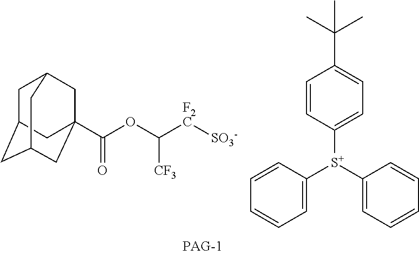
C(OC([F2C][SO3-])[CF3])(C12CC3CC(CC(C1)C3)C2)=O.C1([S+](C2=CC=CC=C2)C2=CC=CC=C2)=CC=C(C(C)(C)C)C=C1
